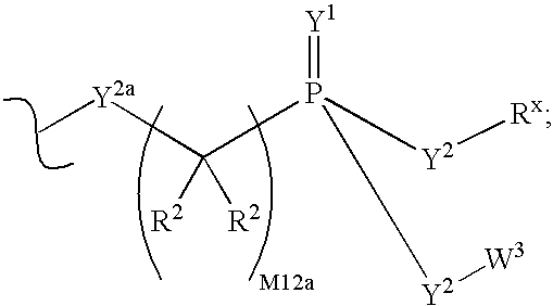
C[Y2a]C(P([Y2][Rx])(=[Y1])[Y2][W3])([R2])[R2]
